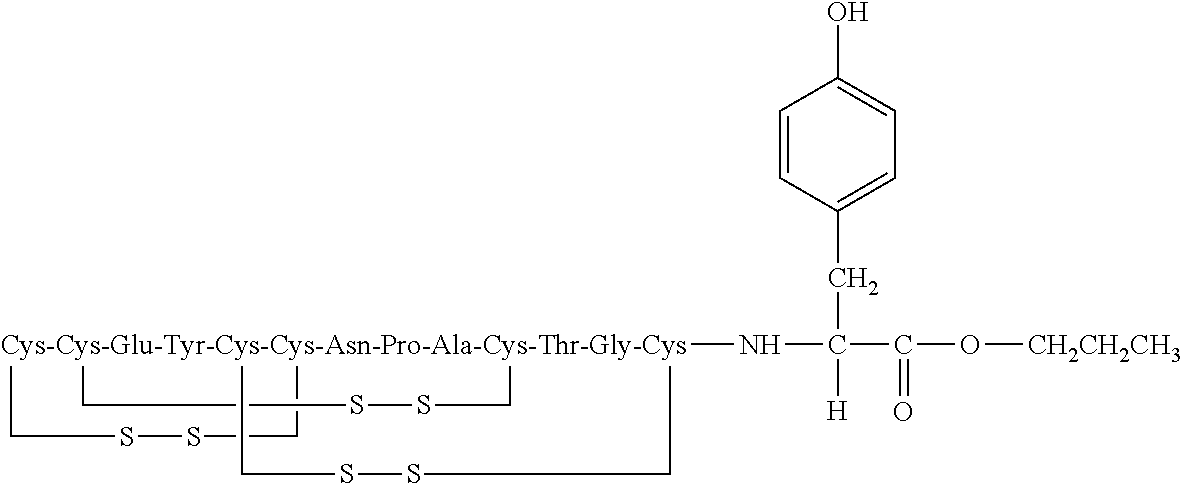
[Cys-Cys-Glu-Tyr-Cys-Cys-Asn-Pro-Ala-Cys-Thr-Gly-Cys]123(NC([H])(CC4=CC=C(O)C=C4)C(=O)O[CH2CH2CH3])(CSSC1)(CSSC2)CSSC3
